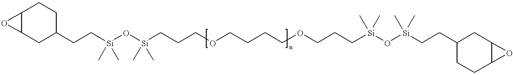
C12C(CC(CC[Si](O[Si](CCCOCCCCOCCC[Si](O[Si](CCC3CCC4C(C3)O4)(C)C)(C)C)(C)C)(C)C)CC1)O2
